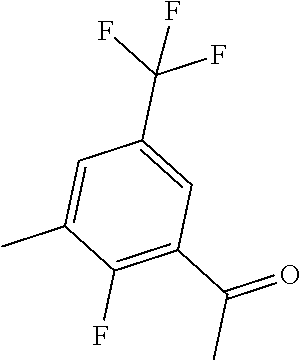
C1(F)=C(C(=O)C)C=C(C(F)(F)F)C=C1C
